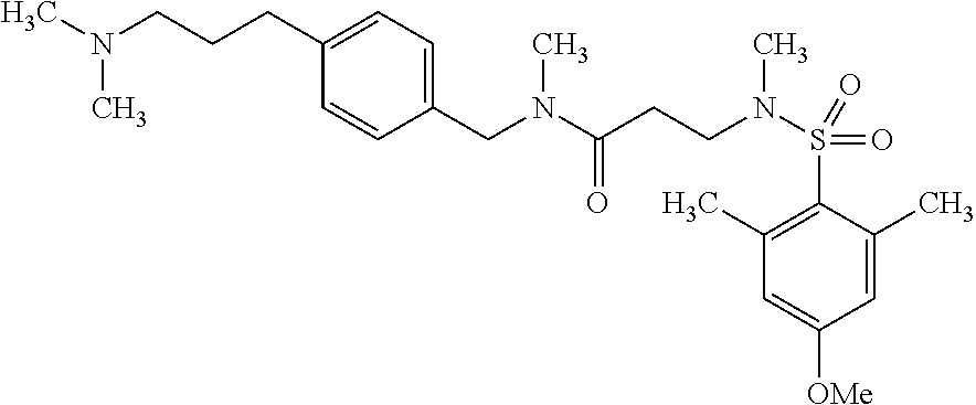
CN(CCCC1=CC=C(CN(C(CCN(S(C2=C(C)C=C([OMe])C=C2C)(=O)=O)C)=O)C)C=C1)C
